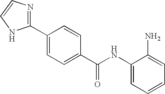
C1(NC(C2=CC=C(C3=NC=CN3)C=C2)=O)=CC=CC=C1N
